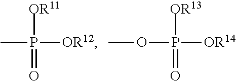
CP([OR12])([OR11])=O.O(P([OR14])([OR13])=O)C
